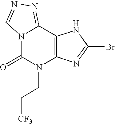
N12C(=O)N(CC[CF3])C3=C(C1=NN=C2)NC(Br)=N3
